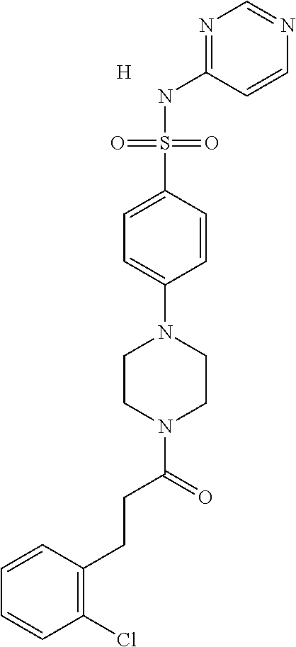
N1=C(NS(C2=CC=C(N3CCN(C(=O)CCC4=C(Cl)C=CC=C4)CC3)C=C2)(=O)=O)C=CN=C1.[H]
